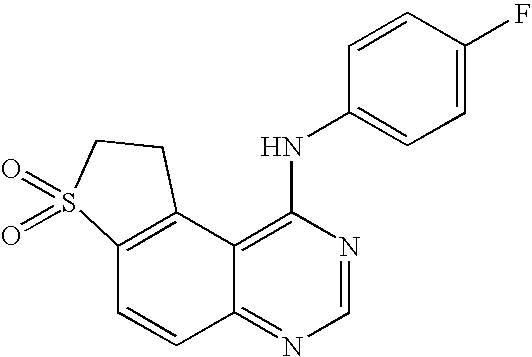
C12=C(C3=C(NC4=CC=C(F)C=C4)N=CN=C3C=C1)CCS2(=O)=O
